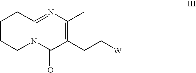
C1CCN2C(=NC(C)=C(CC[W])C2=O)C1
